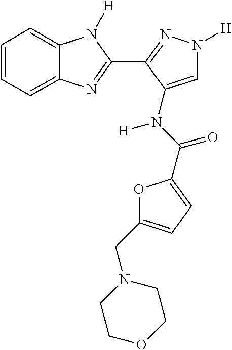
C1=CC=C2C(=C1)N([H])C(C1=NN([H])C=C1N(C(=O)C1=CC=C(CN3CCOCC3)O1)[H])=N2
